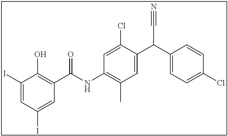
C1(I)=CC(I)=CC(C(=O)NC2=C(C)C=C(C(C3=CC=C(Cl)C=C3)C#N)C(Cl)=C2)=C1O
